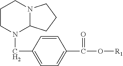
C1CN(CC2=CC=C(C(=O)O[R1])C=C2)C2N(C1)CCC2
